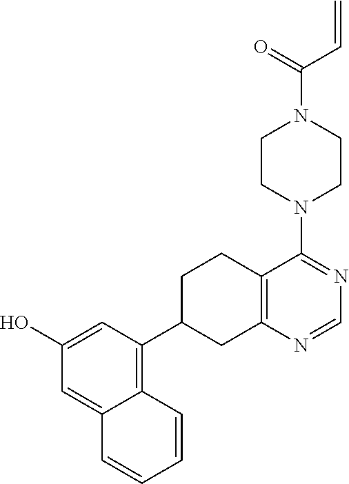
C1=NC2=C(C(N3CCN(C(C=C)=O)CC3)=N1)CCC(C1=C3C=CC=CC3=CC(O)=C1)C2
